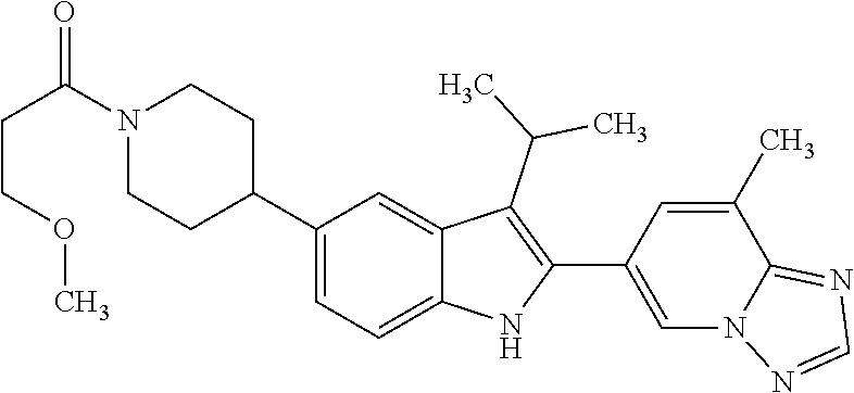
C1N(C(=O)CCOC)CCC(C2=CC=C3C(=C2)C(C(C)C)=C(C2=CN4C(=NC=N4)C(C)=C2)N3)C1
